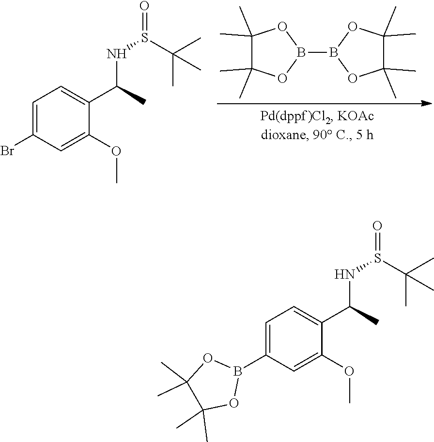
B1(B2OC(C)(C)C(C)(C)O2)OC(C)(C)C(C)(C)O1.C1=C(Br)C=C(OC)C(C(NS(=O)C(C)(C)C)C)=C1.C1=C(B2OC(C)(C)C(C)(C)O2)C=C(OC)C(C(NS(=O)C(C)(C)C)C)=C1
